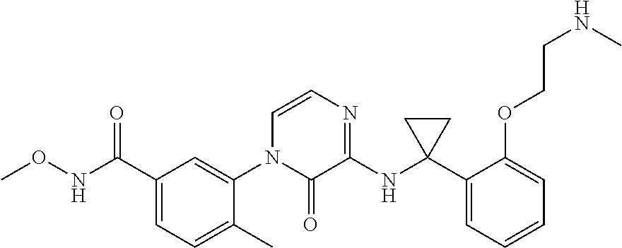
O(NC(C1=CC=C(C)C(N2C(=O)C(NC3(C4=CC=CC=C4OCCNC)CC3)=NC=C2)=C1)=O)C
